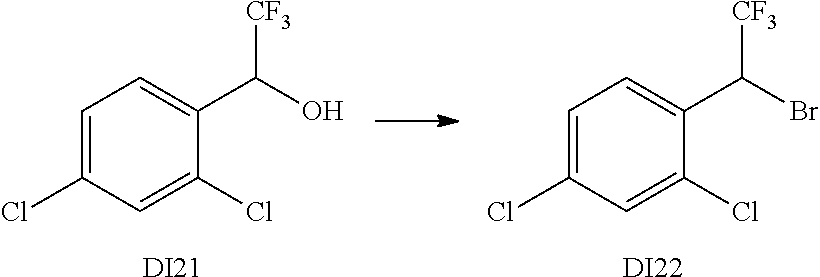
C1=C(Cl)C=C(Cl)C(C([CF3])Br)=C1.[DI22].C1=C(Cl)C=C(Cl)C(C([CF3])O)=C1.[DI21]
